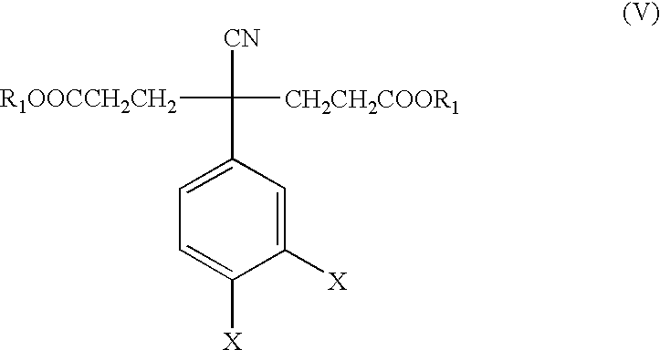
C1([X])=CC(C([CH2CH2COOR1])([CN])[R1OOCCH2CH2])=CC=C1[X]
